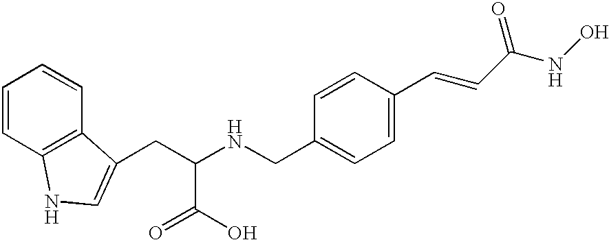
C(C(NCC1=CC=C(C=CC(NO)=O)C=C1)C(=O)O)C1=CNC2=C1C=CC=C2
